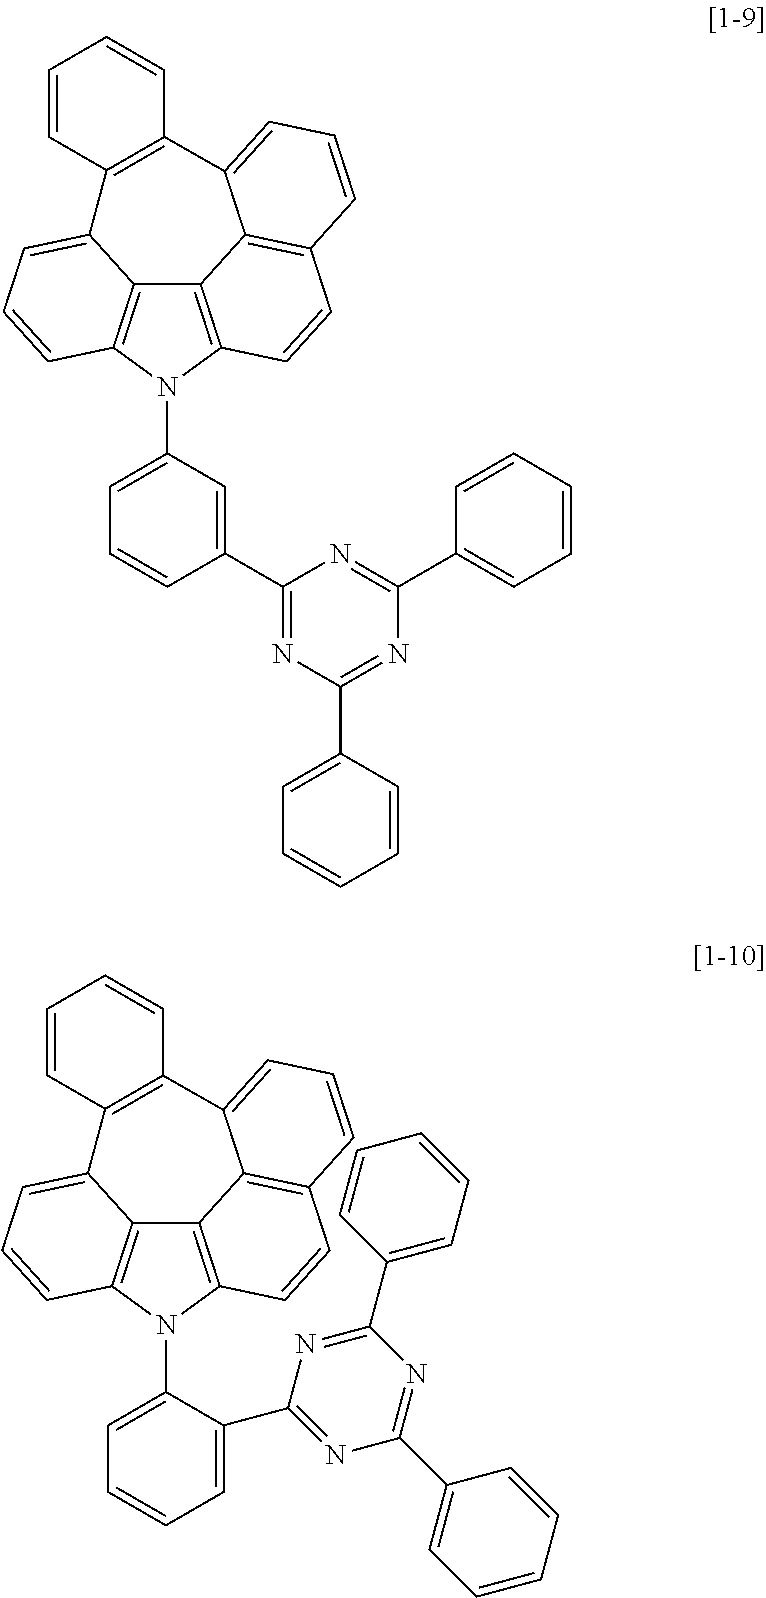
C12=C3N(C4=CC=CC=C4C4=NC(C5=CC=CC=C5)=NC(C5=CC=CC=C5)=N4)C4=C1C(=CC=C4)C1=C(C4=CC=CC(=C24)C=C3)C=CC=C1.C12=C3N(C4=CC=CC(C5=NC(C6=CC=CC=C6)=NC(C6=CC=CC=C6)=N5)=C4)C4=C1C(=CC=C4)C1=C(C4=CC=CC(=C24)C=C3)C=CC=C1
